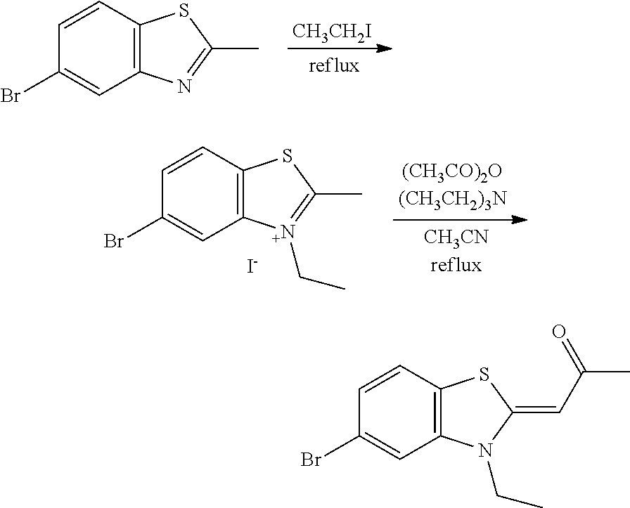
C12=C(C=CC(Br)=C1)SC(C)=N2.[CH3CH2I].C12=C(C=CC(Br)=C1)SC(C)=[N+]2CC.[I-].C12=C(C=CC(Br)=C1)SC(=CC(C)=O)N2CC
